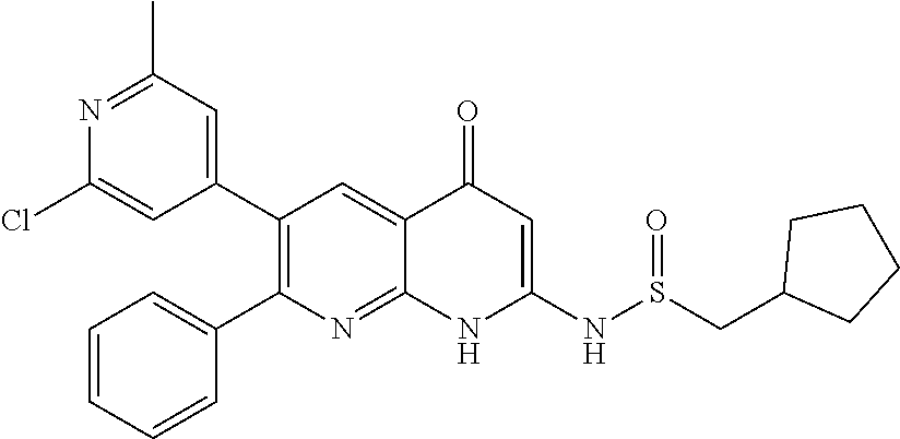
N1=C(C)C=C(C2=C(C3=CC=CC=C3)N=C3C(=C2)C(=O)C=C(NS(CC2CCCC2)=O)N3)C=C1Cl
